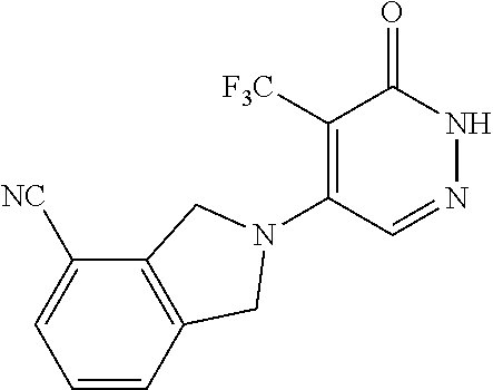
C1([F3C])=C(N2CC3=C(C([NC])=CC=C3)C2)C=NNC1=O
